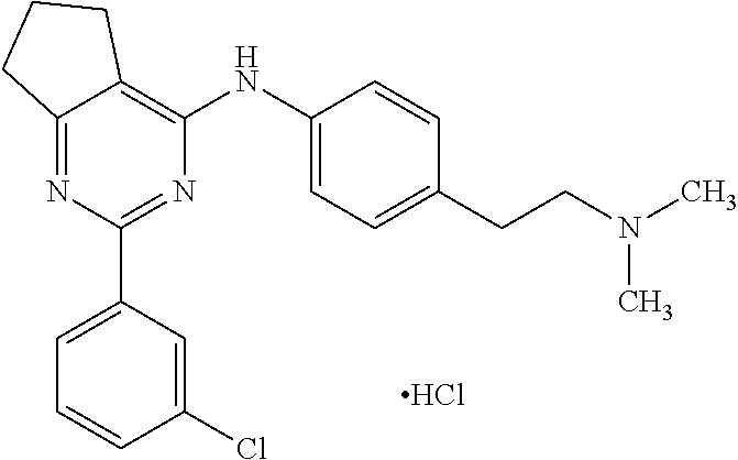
C12=NC(C3=CC=CC(Cl)=C3)=NC(NC3=CC=C(CCN(C)C)C=C3)=C1CCC2.Cl
